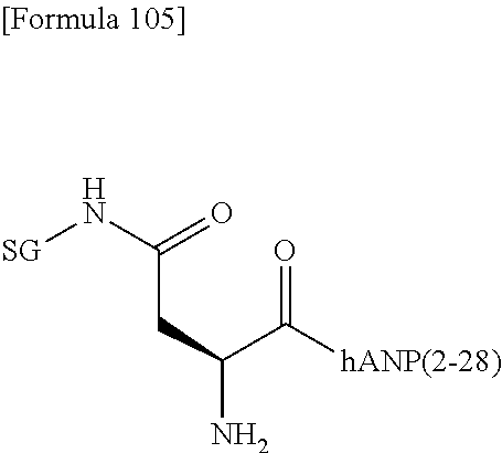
N(C(CC(C(=O)[hANP(2-28)])N)=O)[SG]
